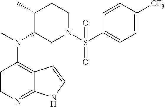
C12=C(N(C)C3CN(S(=O)(C4=CC=C([CF3])C=C4)=O)CCC3C)C=CN=C1NC=C2
